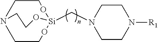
[Si]12(CN3CCN([R1])CC3)OCCN(CCO1)CCO2
